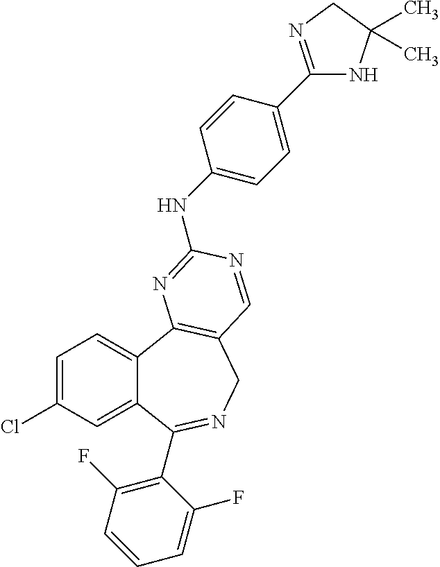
C1=C(Cl)C=C2C(=C1)C1=C(CN=C2C2=C(F)C=CC=C2F)C=NC(NC2=CC=C(C3=NCC(C)(C)N3)C=C2)=N1
